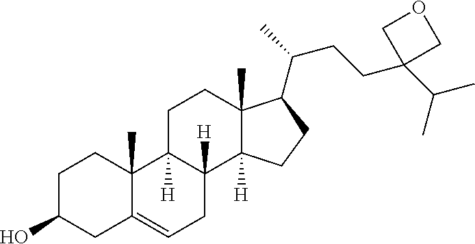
C1C(O)CC2=CCC3([H])C([H])(C2(C)C1)CCC1(C)C3([H])CCC1C(CCC1(C(C)C)COC1)C
